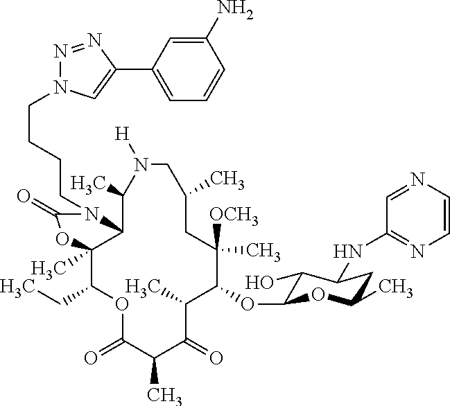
C1(OC2C(O)C(NC3=NC=CN=C3)CC(C)O2)C([OCH3])(C)CC(C)CN([H])C(C)C2C(C)(C(CC)OC(=O)C(C)C(=O)C1C)OC(=O)N2CCCCN1N=NC(C2=CC=CC(N)=C2)=C1
